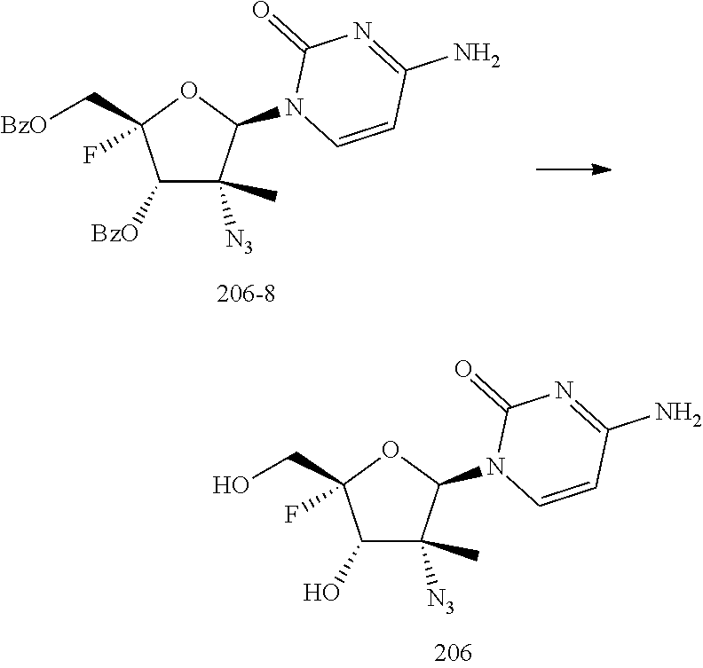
C1([BzO])C([N3])(C)C(N2C=CC(N)=NC2=O)OC1(C[BzO])F.C1(O)C([N3])(C)C(N2C=CC(N)=NC2=O)OC1(CO)F
